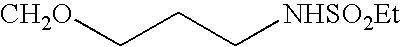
[CH2O]CCC[NHSO2Et]
